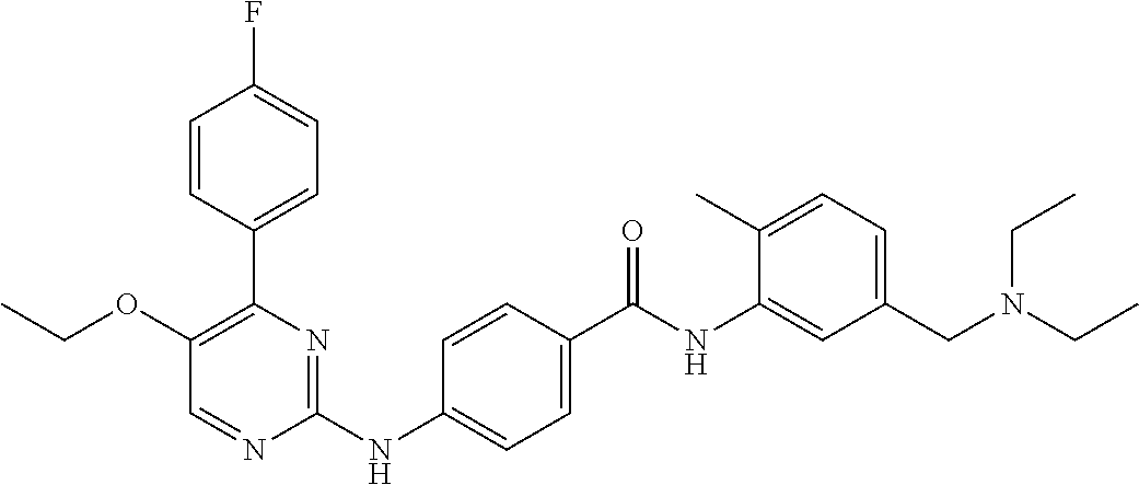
C1(C2=C(OCC)C=NC(NC3=CC=C(C(NC4=CC(CN(CC)CC)=CC=C4C)=O)C=C3)=N2)=CC=C(F)C=C1
